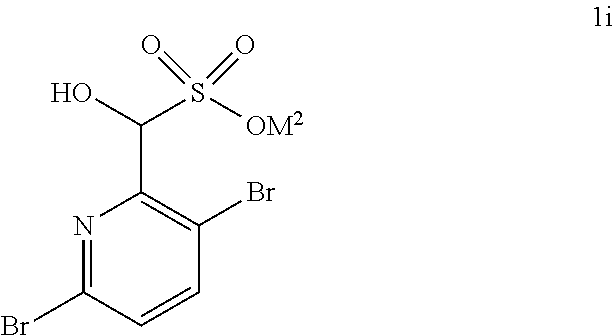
N1=C(Br)C=CC(Br)=C1C(O)S([OM2])(=O)=O
